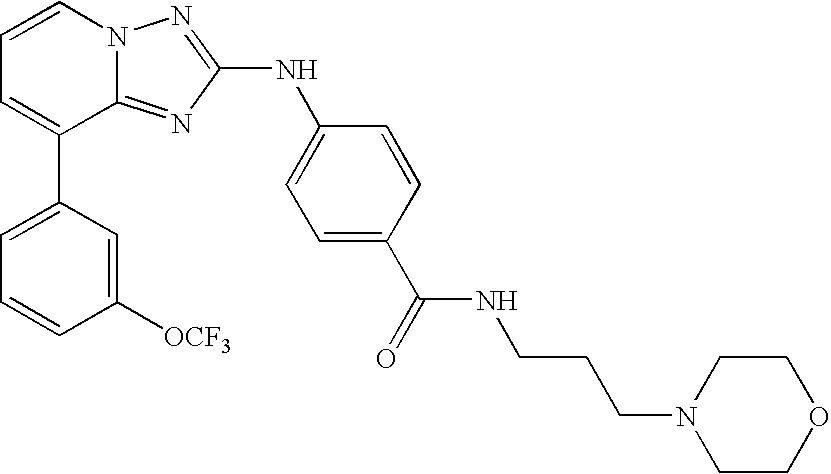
C1=C(C2=CC=CN3C2=NC(NC2=CC=C(C(=O)NCCCN4CCOCC4)C=C2)=N3)C=C([OCF3])C=C1
